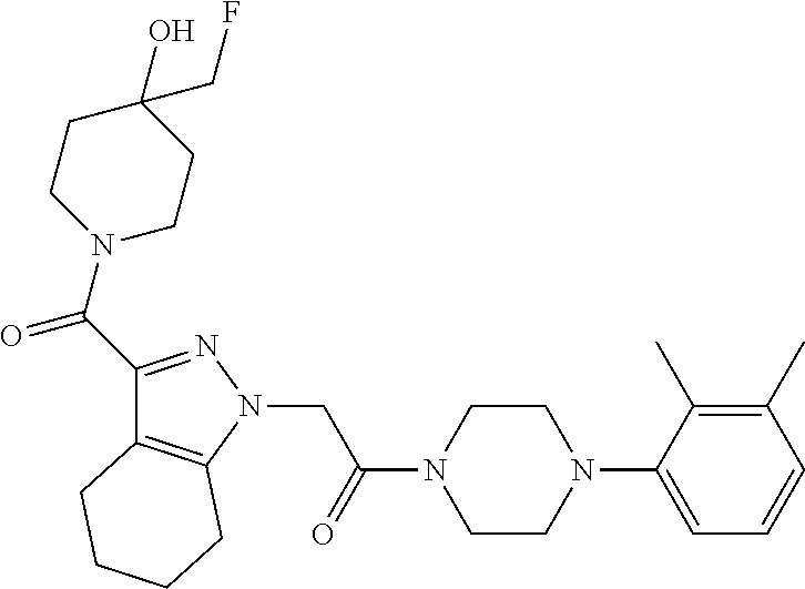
C(N1CCC(O)(CF)CC1)(=O)C1=NN(CC(N2CCN(C3=CC=CC(C)=C3C)CC2)=O)C2=C1CCCC2
